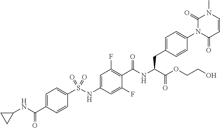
C1=CC(=O)N(C2=CC=C(CC(C(=O)OCCO)NC(=O)C3=C(F)C=C(NS(C4=CC=C(C(NC5CC5)=O)C=C4)(=O)=O)C=C3F)C=C2)C(=O)N1C
